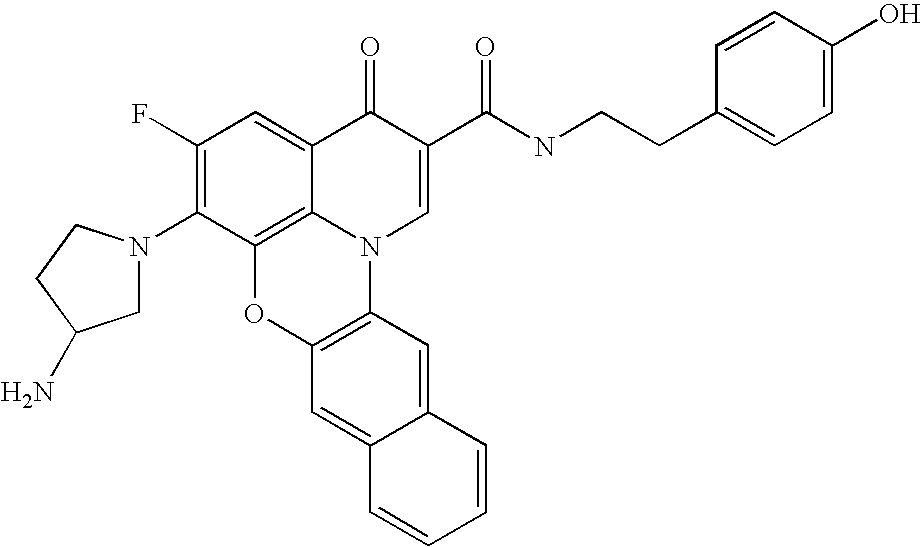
C1(F)=C(N2CC(N)CC2)C2=C3C(=C1)C(=O)C(C(NCCC1=CC=C(O)C=C1)=O)=CN3C1=C(O2)C=C2C(=C1)C=CC=C2
